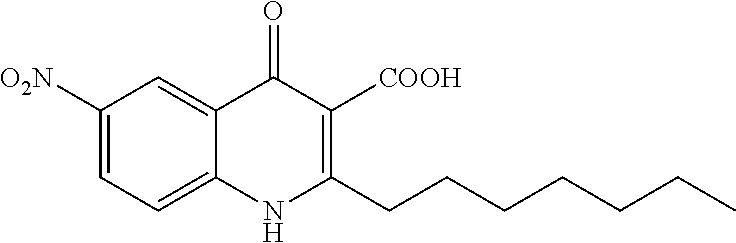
C1([O2N])=CC=C2C(=C1)C(=O)C([COOH])=C(CCCCCCC)N2
